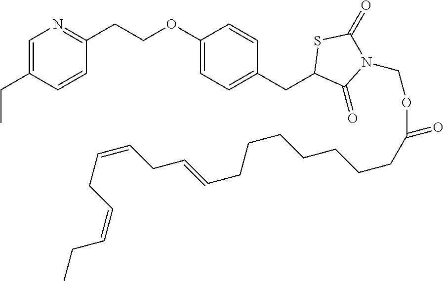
C1=C(CC)C=CC(CCOC2=CC=C(CC3C(=O)N(COC(CCCCCCCC=CCC=CCC=CCC)=O)C(=O)S3)C=C2)=N1
